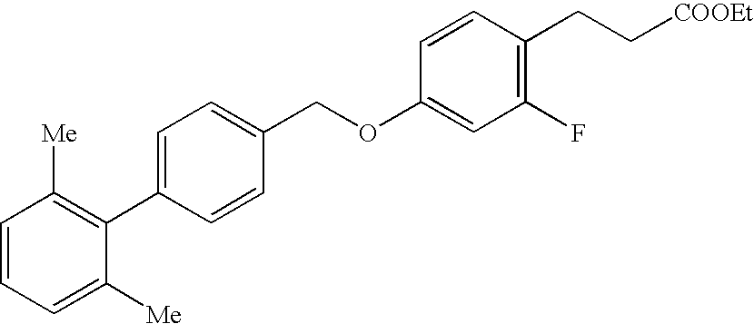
C1=CC=C([Me])C(C2=CC=C(COC3=CC(F)=C(CC[COOEt])C=C3)C=C2)=C1[Me]
